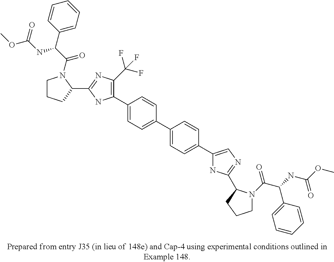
C1(C2=CC=C(C3=CC=C(C4=CN=C(C5N(C(=O)C(C6=CC=CC=C6)NC(=O)OC)CCC5)N4)C=C3)C=C2)=C(C(F)(F)F)N=C(C2N(C(C(NC(=O)OC)C3=CC=CC=C3)=O)CCC2)N1
